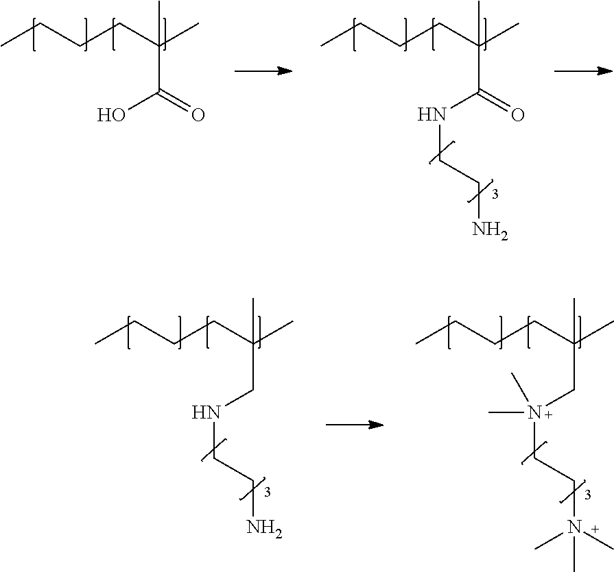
CCCCC(C)(C(=O)O)C.CCCCC(C)(C(=O)NCCN)C.CCCCC(C)(CNCCN)C.CCCCC(C)(CN(CCN(C)(C)C)(C)C)C
